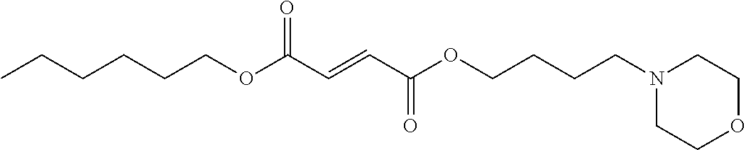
N1(CCCCOC(C=CC(OCCCCCC)=O)=O)CCOCC1
